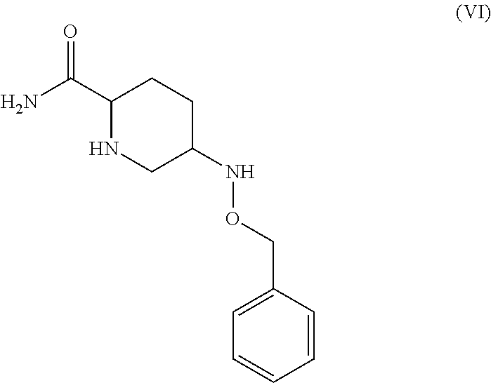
C1(C(N)=O)NCC(NOCC2=CC=CC=C2)CC1
